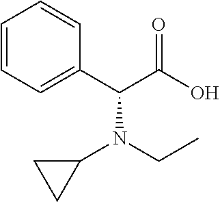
C1=CC=C(C(C(O)=O)N(CC)C2CC2)C=C1
